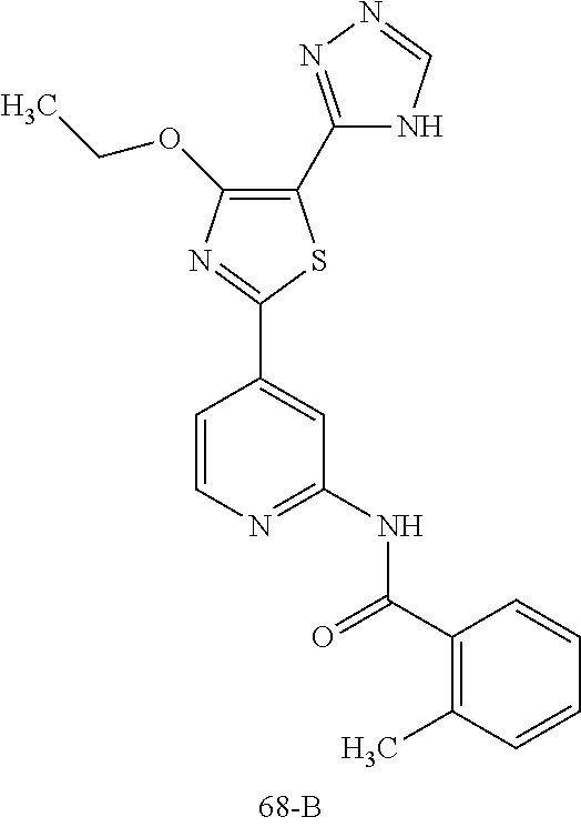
C1(C2=NN=CN2)=C(OCC)N=C(C2=CC(NC(C3=C(C)C=CC=C3)=O)=NC=C2)S1
